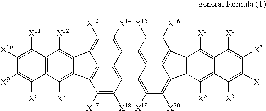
C1([X17])=C([X18])C2=C3C4=C1C1=C([X7])C5=C(C([X12])=C1C4=C([X13])C([X14])=C3C1=C3C2=C([X19])C([X20])=C2C3=C(C([X16])=C1[X15])C1=C2C([X6])=C2C(=C1[X1])C([X2])=C([X3])C([X4])=C2[X5])C([X11])=C([X10])C([X9])=C5[X8]
